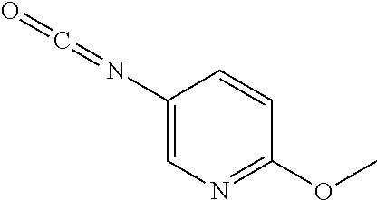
C1(N=C=O)=CN=C(OC)C=C1
